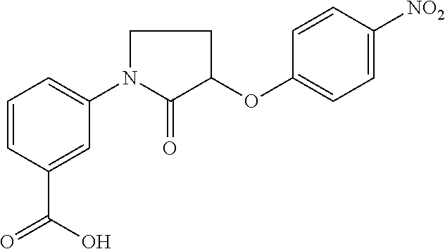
C1=CC(C(=O)O)=CC(N2C(=O)C(OC3=CC=C([NO2])C=C3)CC2)=C1
